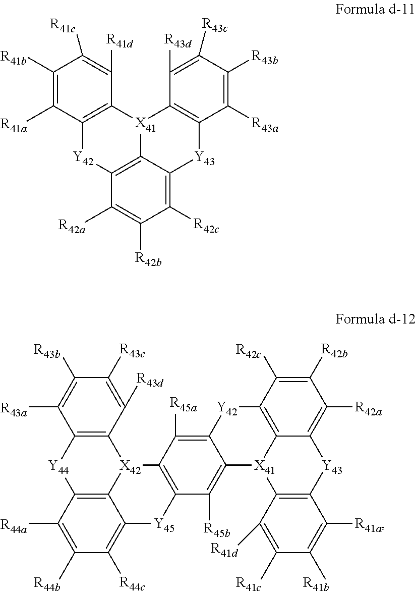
C1([R41b])=C([R41a])C2=C(C([R41d])=C1[R41c])[X41]1C3=C([Y42]2)C([R42a])=C([R42b])C([R42c])=C3[Y43]C2=C1C([R43d])=C([R43c])C([R43b])=C2[R43a].C1([R43b])=C([R43a])C2=C(C([R43d])=C1[R43c])[X42]1C3=C([Y44]2)C([R44a])=C([R44b])C([R44c])=C3[Y45]C2=C1C([R45a])=C1C(=C2[R45b])[X41]2C3=C([Y42]1)C([R42c])=C([R42b])C([R42a])=C3[Y43]C1=C2C([R41d])=C([R41c])C([R41b])=C1[R41a]
